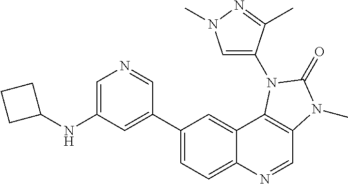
C1=C(NC2CCC2)C=C(C2=CC=C3C(=C2)C2=C(C=N3)N(C)C(=O)N2C2=CN(C)N=C2C)C=N1
